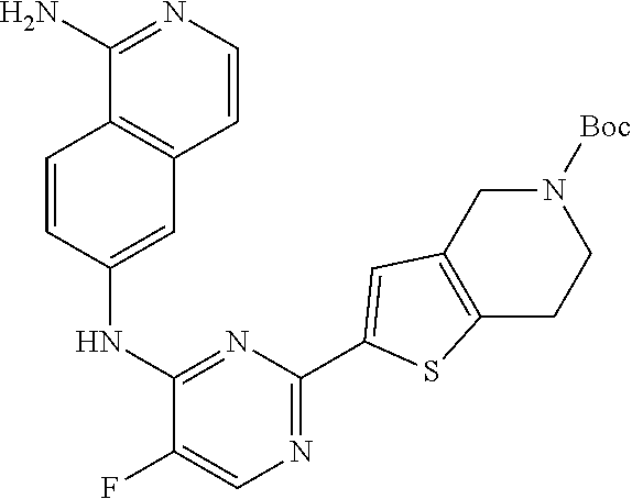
C1=CC(NC2=NC(C3=CC4=C(S3)CCN([Boc])C4)=NC=C2F)=CC2=C1C(N)=NC=C2
